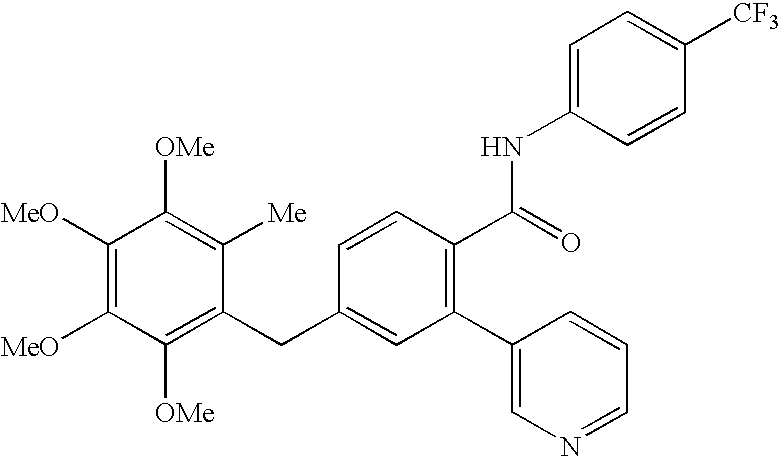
C1([MeO])=C([MeO])C([OMe])=C(CC2=CC(C3=CN=CC=C3)=C(C(=O)NC3=CC=C([CF3])C=C3)C=C2)C([Me])=C1[OMe]
